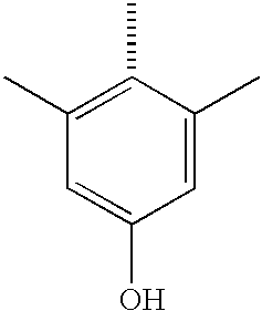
C1(C)=C(C)C=C(O)C=C1C
